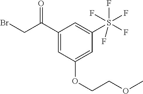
C1(C(CBr)=O)=CC(OCCOC)=CC(S(F)(F)(F)(F)F)=C1
